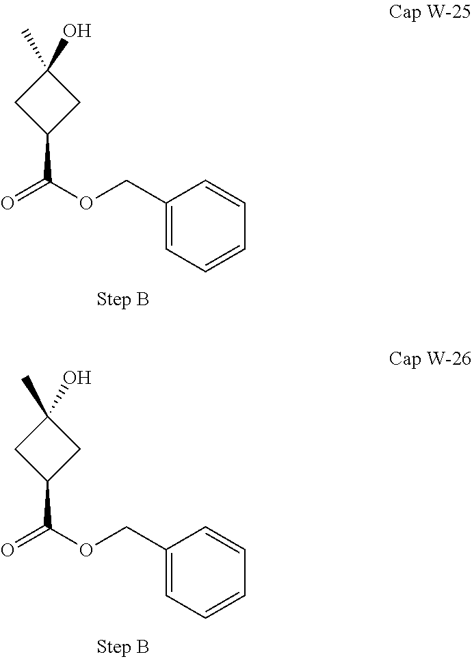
C1C(C)(O)CC1C(OCC1=CC=CC=C1)=O.C1C(C)(O)CC1C(OCC1=CC=CC=C1)=O
